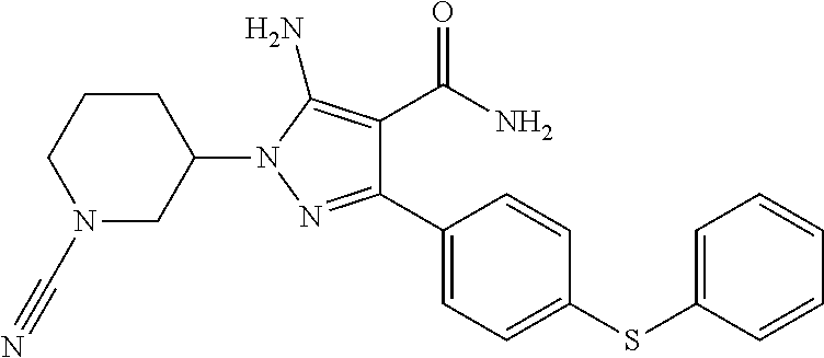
C1(SC2=CC=CC=C2)=CC=C(C2=NN(C3CCCN(C#N)C3)C(N)=C2C(N)=O)C=C1
